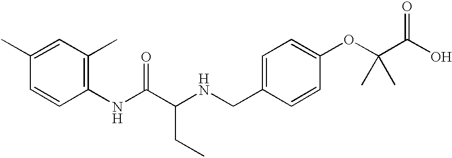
C1=C(CNC(C(NC2=C(C)C=C(C)C=C2)=O)CC)C=CC(OC(C)(C)C(O)=O)=C1
